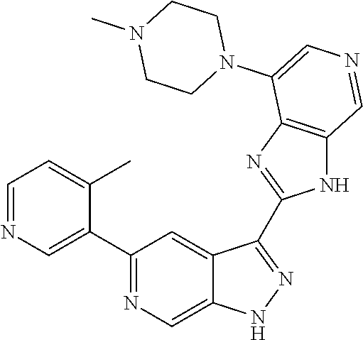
C1(C2=CN=CC=C2C)=NC=C2C(=C1)C(C1=NC3=C(N1)C=NC=C3N1CCN(C)CC1)=NN2
